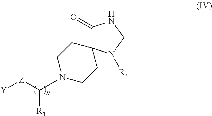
[Y][Z]C(N1CCC2(CC1)C(=O)NCN2[R])[R1]
